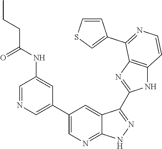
C1=NC=C(C2=CN=C3C(=C2)C(C2=NC4=C(N2)C=CN=C4C2=CSC=C2)=NN3)C=C1NC(CCC)=O
